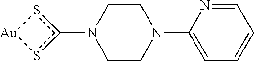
C1CN(C2=CC=CC=N2)CCN1c1s[Au]s1
